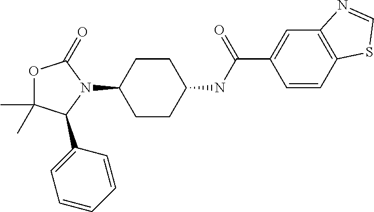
O1C(C)(C)C(C2=CC=CC=C2)N(C2CCC(NC(C3=CC4=C(C=C3)SC=N4)=O)CC2)C1=O
